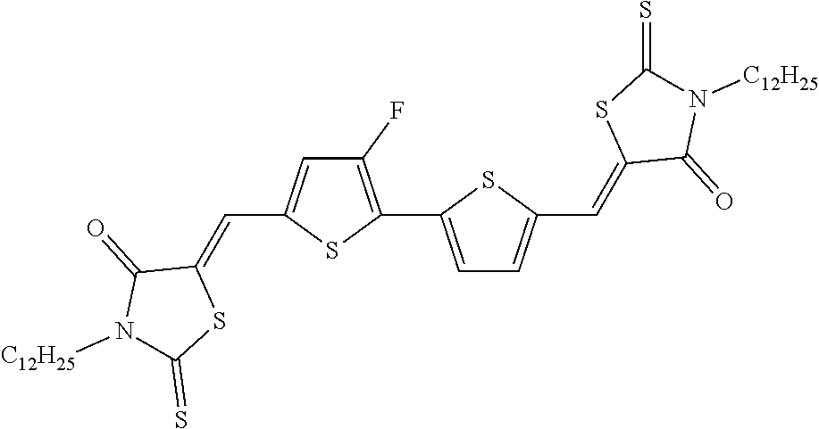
C1(F)=C(C2=CC=C(C=C3C(=O)N([C12H25])C(=S)S3)S2)SC(C=C2C(=O)N([C12H25])C(=S)S2)=C1
